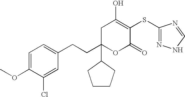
C1=C(OC)C(Cl)=CC(CCC2(C3CCCC3)OC(=O)C(SC3=NNC=N3)=C(O)C2)=C1
